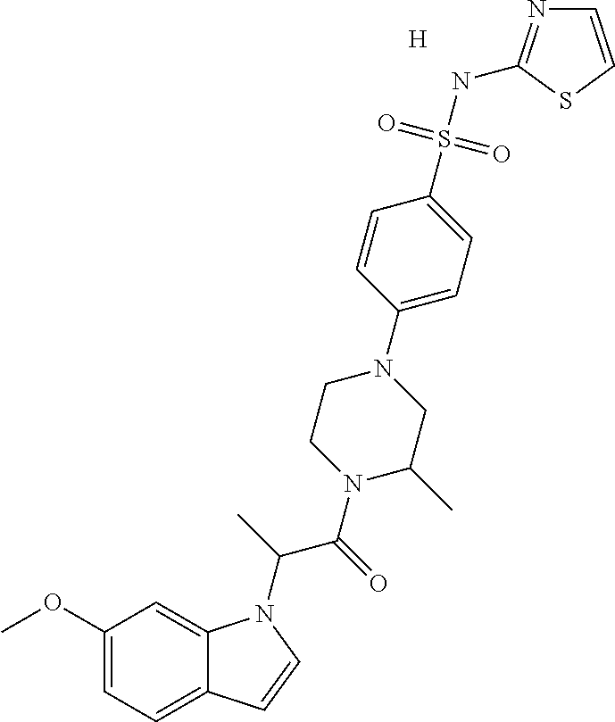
C1(OC)=CC=C2C(=C1)N(C(C(N1CCN(C3=CC=C(S(NC4=NC=CS4)(=O)=O)C=C3)CC1C)=O)C)C=C2.[H]
